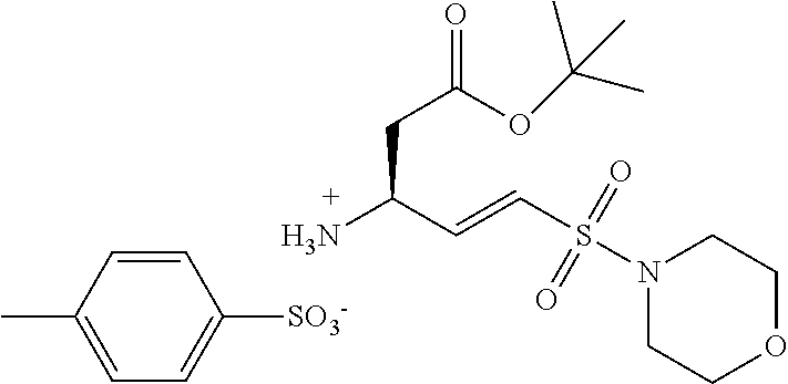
C1N(S(C=CC(N)CC(=O)OC(C)(C)C)(=O)=O)CCOC1.C1=CC(C)=CC=C1[SO3-]
